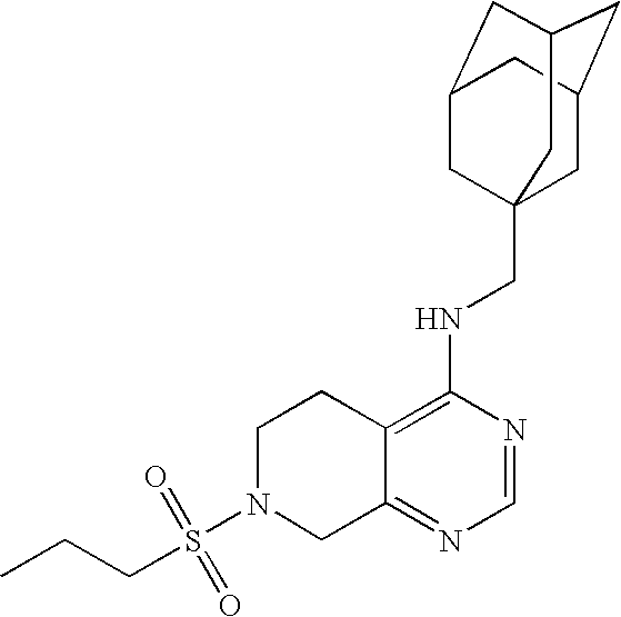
S(N1CC2=NC=NC(NCC34CC5CC(CC(C3)C5)C4)=C2CC1)(=O)(=O)CCC
